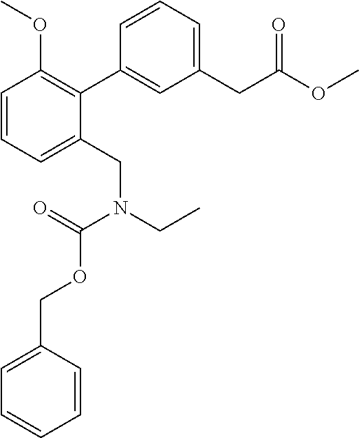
C1=CC=C(CN(CC)C(=O)OCC2=CC=CC=C2)C(C2=CC(CC(OC)=O)=CC=C2)=C1OC
